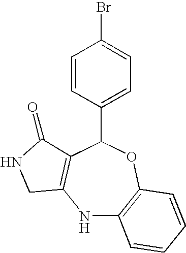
N1C2=C(OC(C3=CC=C(Br)C=C3)C3=C1CNC3=O)C=CC=C2
